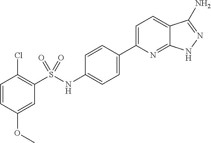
C1=CC(OC)=CC(S(NC2=CC=C(C3=CC=C4C(=N3)NN=C4N)C=C2)(=O)=O)=C1Cl
